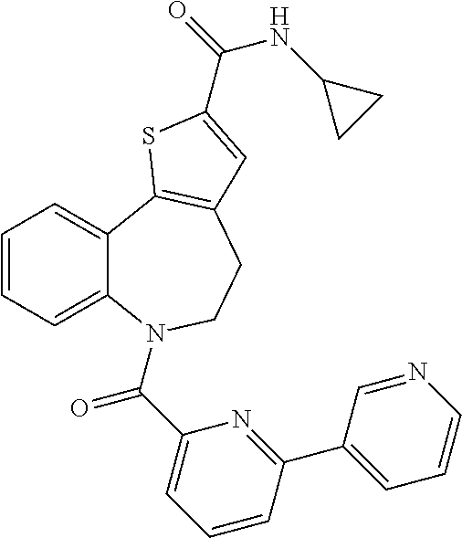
C1=CC=C2C(=C1)C1=C(CCN2C(C2=CC=CC(C3=CC=CN=C3)=N2)=O)C=C(C(NC2CC2)=O)S1
